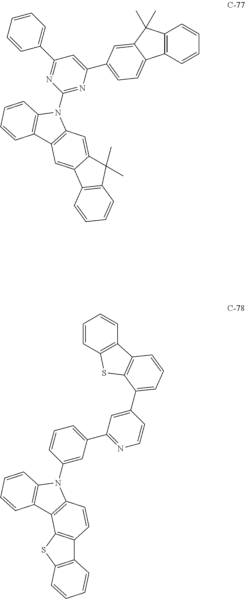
C12=CC3=C(C=C1C(C)(C)C1=C2C=CC=C1)N(C1=NC(C2=CC=C4C5=C(C=CC=C5)C(C)(C)C4=C2)=CC(C2=CC=CC=C2)=N1)C1=C3C=CC=C1.C12=C(SC3=C1C=CC1=C3C3=C(C=CC=C3)N1C1=CC(C3=NC=CC(C4=CC=CC5=C4SC4=C5C=CC=C4)=C3)=CC=C1)C=CC=C2
